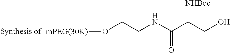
[mPEG(30K)]OCCNC(C(CO)[NHBoc])=O
